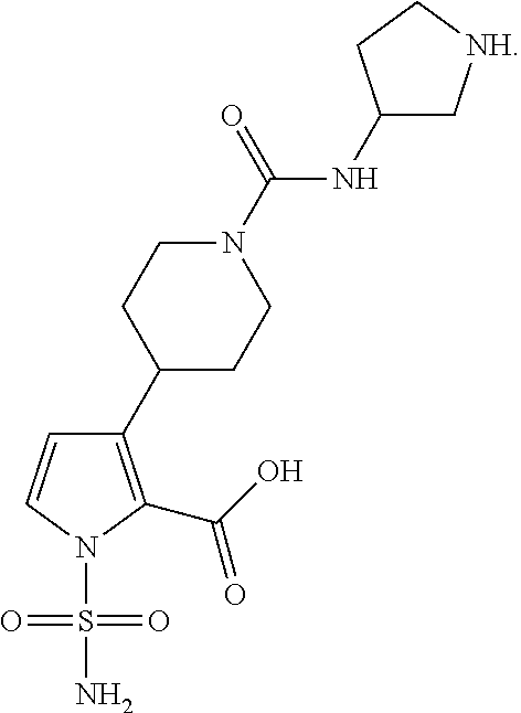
C1(C2CCN(C(NC3C[NH]CC3)=O)CC2)=C(C(O)=O)N(S(N)(=O)=O)C=C1
